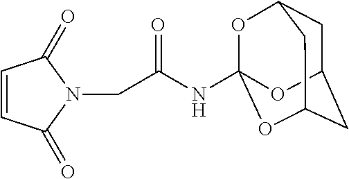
C1=CC(=O)N(CC(NC23OC4CC(CC(O2)C4)O3)=O)C1=O
